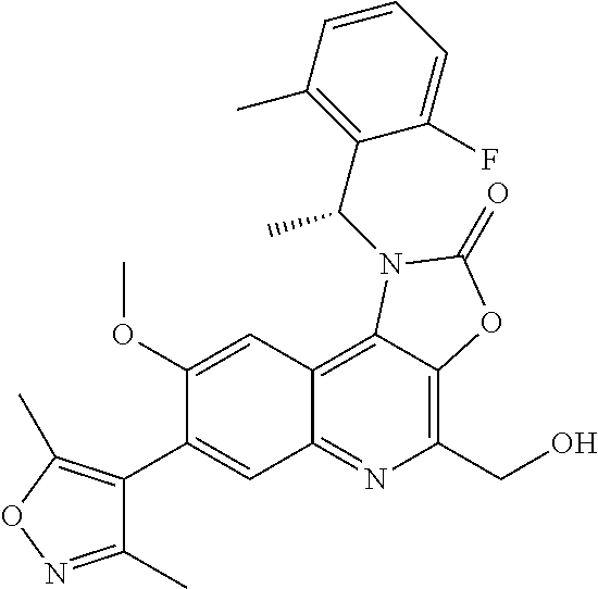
C1(C2=CC3=NC(CO)=C4C(=C3C=C2OC)N(C(C2=C(C)C=CC=C2F)C)C(=O)O4)=C(C)ON=C1C
